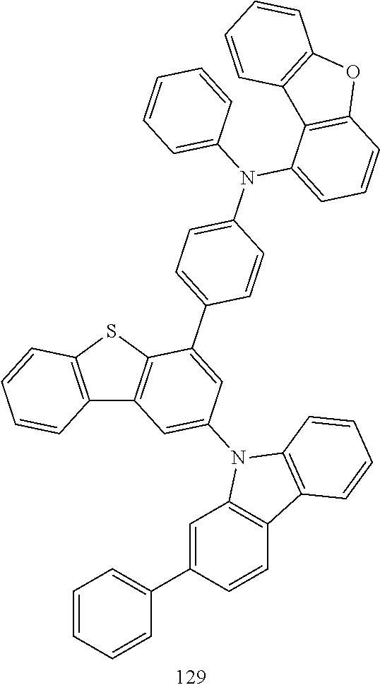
C12=C(SC3=C1C=C(N1C4=C(C=CC(C5=CC=CC=C5)=C4)C4=C1C=CC=C4)C=C3C1=CC=C(N(C3=CC=CC4=C3C3=C(O4)C=CC=C3)C3=CC=CC=C3)C=C1)C=CC=C2
